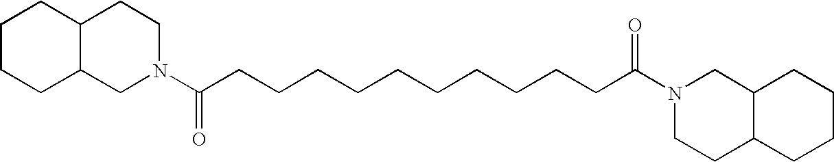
C1CCC2C(C1)CCN(C(CCCCCCCCCCC(N1CCC3C(C1)CCCC3)=O)=O)C2
